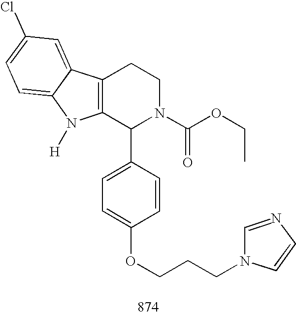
C12=C(C(C3=CC=C(OCCCN4C=NC=C4)C=C3)N(C(OCC)=O)CC1)N([H])C1=CC=C(Cl)C=C21
